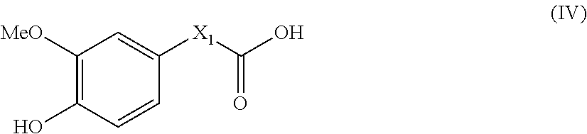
C1([MeO])=C(O)C=CC([X1]C(=O)O)=C1
